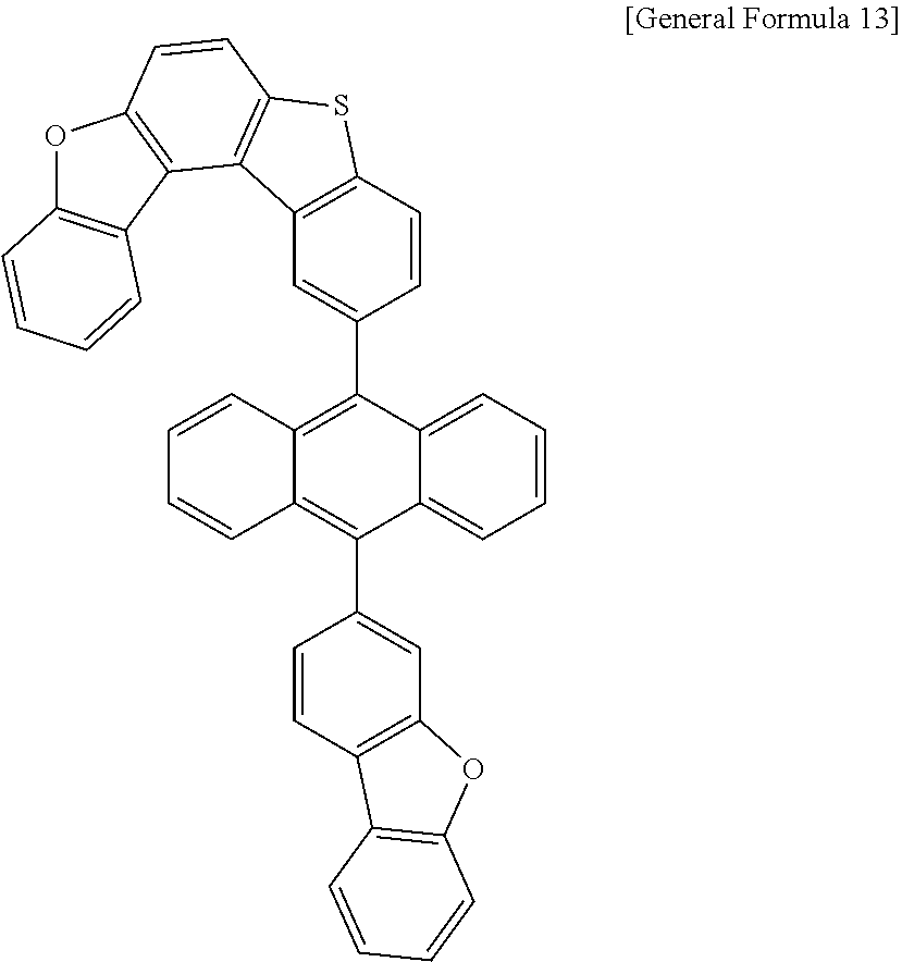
C1=CC2=C(C3=CC4=C(C=C3)SC3=C4C4=C(C=C3)OC3=C4C=CC=C3)C3=CC=CC=C3C(C3=CC4=C(C=C3)C3=C(O4)C=CC=C3)=C2C=C1
